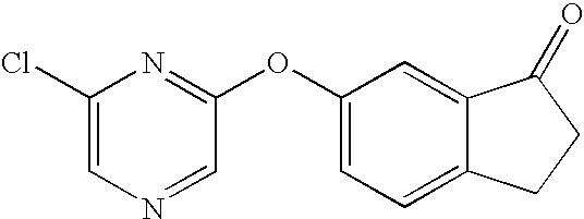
C1(Cl)=CN=CC(OC2=CC=C3C(=C2)C(=O)CC3)=N1
